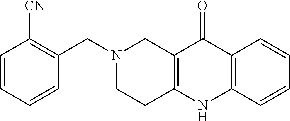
N1(CC2=C([CN])C=CC=C2)CCC2=C(C1)C(=O)C1=C(N2)C=CC=C1
